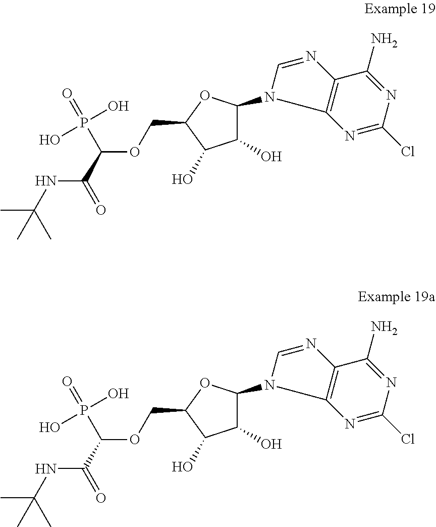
CC(NC(=O)C(OCC1C(O)C(O)C(N2C3=C(C(N)=NC(Cl)=N3)N=C2)O1)P(=O)(O)O)(C)C.CC(NC(=O)C(OCC1C(O)C(O)C(N2C3=C(C(N)=NC(Cl)=N3)N=C2)O1)P(=O)(O)O)(C)C
